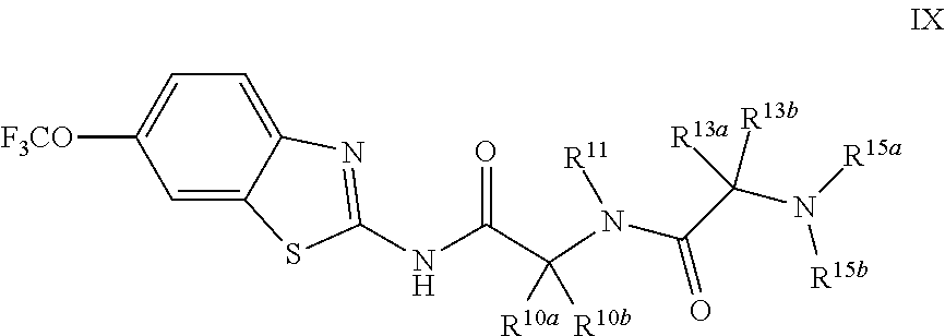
C1=C2C(=CC=C1[F3CO])N=C(NC(C(N(C(C(N([R15a])[R15b])([R13b])[R13a])=O)[R11])([R10b])[R10a])=O)S2
